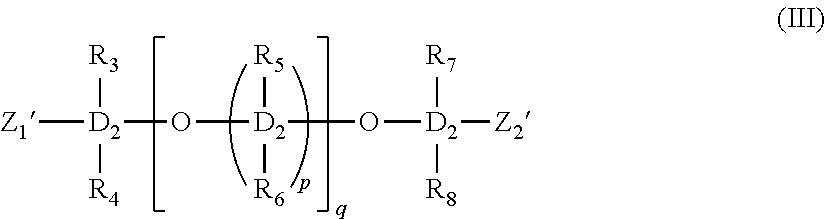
[Z1][D2](O[D2]([R5])([R6])O[D2]([Z2])([R7])[R8])([R4])[R3]
